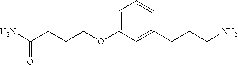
C1=C(OCCCC(N)=O)C=C(CCCN)C=C1
